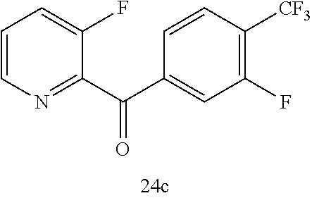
C1=CN=C(C(C2=CC(F)=C([CF3])C=C2)=O)C(F)=C1
